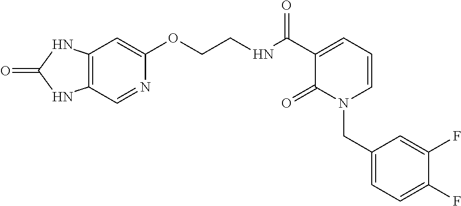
C12=C(C=NC(OCCNC(C3=CC=CN(CC4=CC=C(F)C(F)=C4)C3=O)=O)=C1)NC(=O)N2
